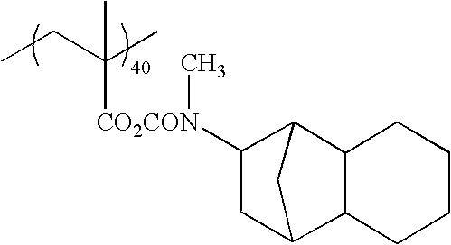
CCC(C)([CO2CON](C)C1CC2C3C(C1C2)CCCC3)C
